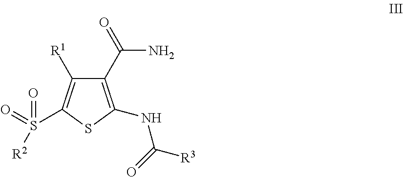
C1(C(N)=O)=C(NC(=O)[R3])SC(S([R2])(=O)=O)=C1[R1]
